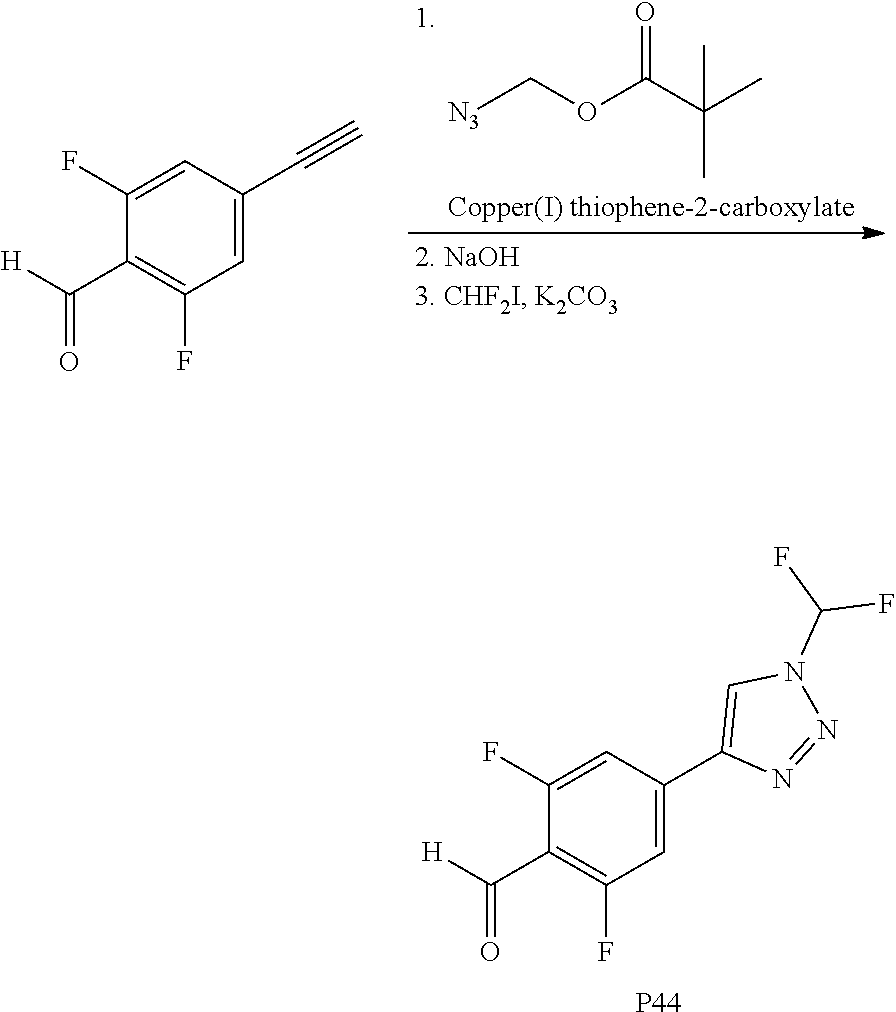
C1=C(C2=CN(C(F)F)N=N2)C=C(F)C(C(=O)[H])=C1F.[P44].[N3]COC(C(C)(C)C)=O.C1=C(C#C)C=C(F)C(C(=O)[H])=C1F
